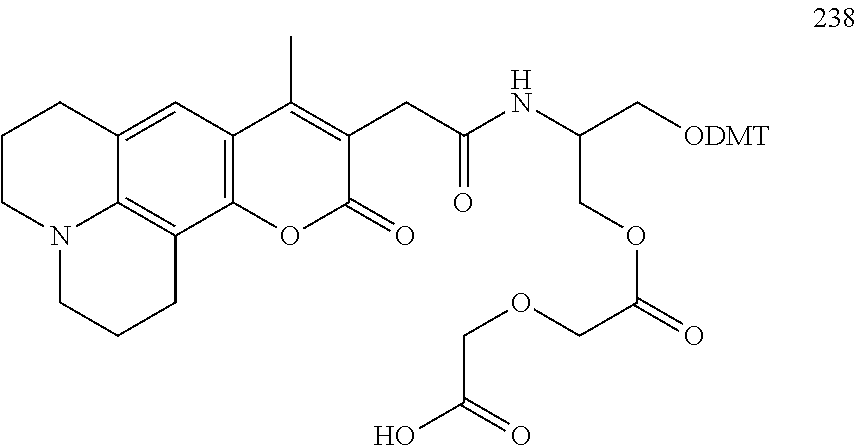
C1CN2C3=C(C4=C(C=C3C1)C(C)=C(CC(NC(C[ODMT])COC(=O)COCC(O)=O)=O)C(=O)O4)CCC2
